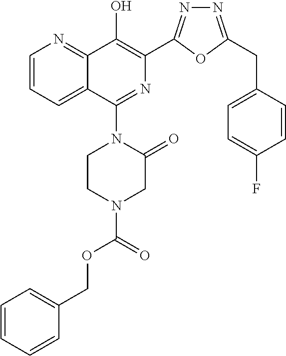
C1=CC=C2C(=N1)C(O)=C(C1=NN=C(CC3=CC=C(F)C=C3)O1)N=C2N1CCN(C(OCC2=CC=CC=C2)=O)CC1=O
